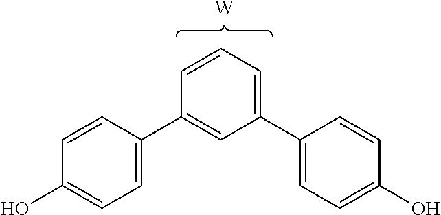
OC1=CC=C(C2=CC(C3=CC=C(O)C=C3)=CC=C2)C=C1.[W]
